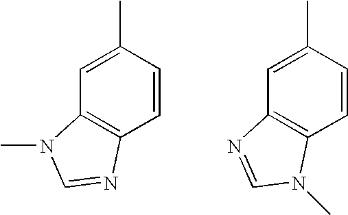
C1=CC(C)=CC2=C1N=CN2C.C1=CC(C)=CC2=C1N(C)C=N2
